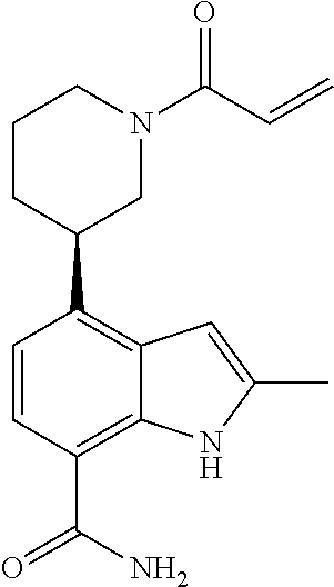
C1(C2CN(C(C=C)=O)CCC2)=C2C(=C(C(N)=O)C=C1)NC(C)=C2
